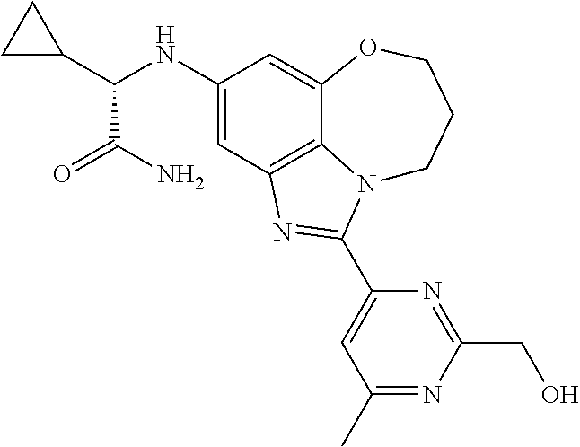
C1(NC(C2CC2)C(N)=O)=CC2=C3C(=C1)OCCCN3C(C1=CC(C)=NC(CO)=N1)=N2
